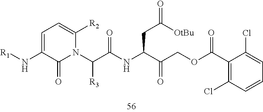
C1=C(N[R1])C(=O)N(C(C(NC(C(COC(C2=C(Cl)C=CC=C2Cl)=O)=O)CC(=O)[OtBu])=O)[R3])C([R2])=C1
